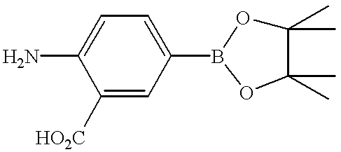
C1=C(N)C([HO2C])=CC(B2OC(C)(C)C(C)(C)O2)=C1
